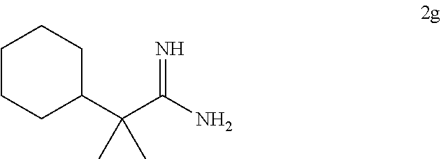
C1CCC(C(C(N)=N)(C)C)CC1
